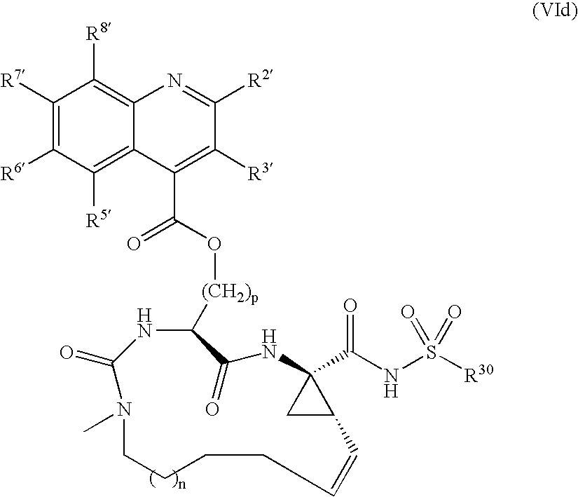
C1([R7])=C([R6])C([R5])=C2C(=C1[R8])N=C([R2])C([R3])=C2C(O[(CH2)p]C1C(=O)NC2(C(NS([R30])(=O)=O)=O)CC2C=CCCCCN(C)C(=O)N1)=O
